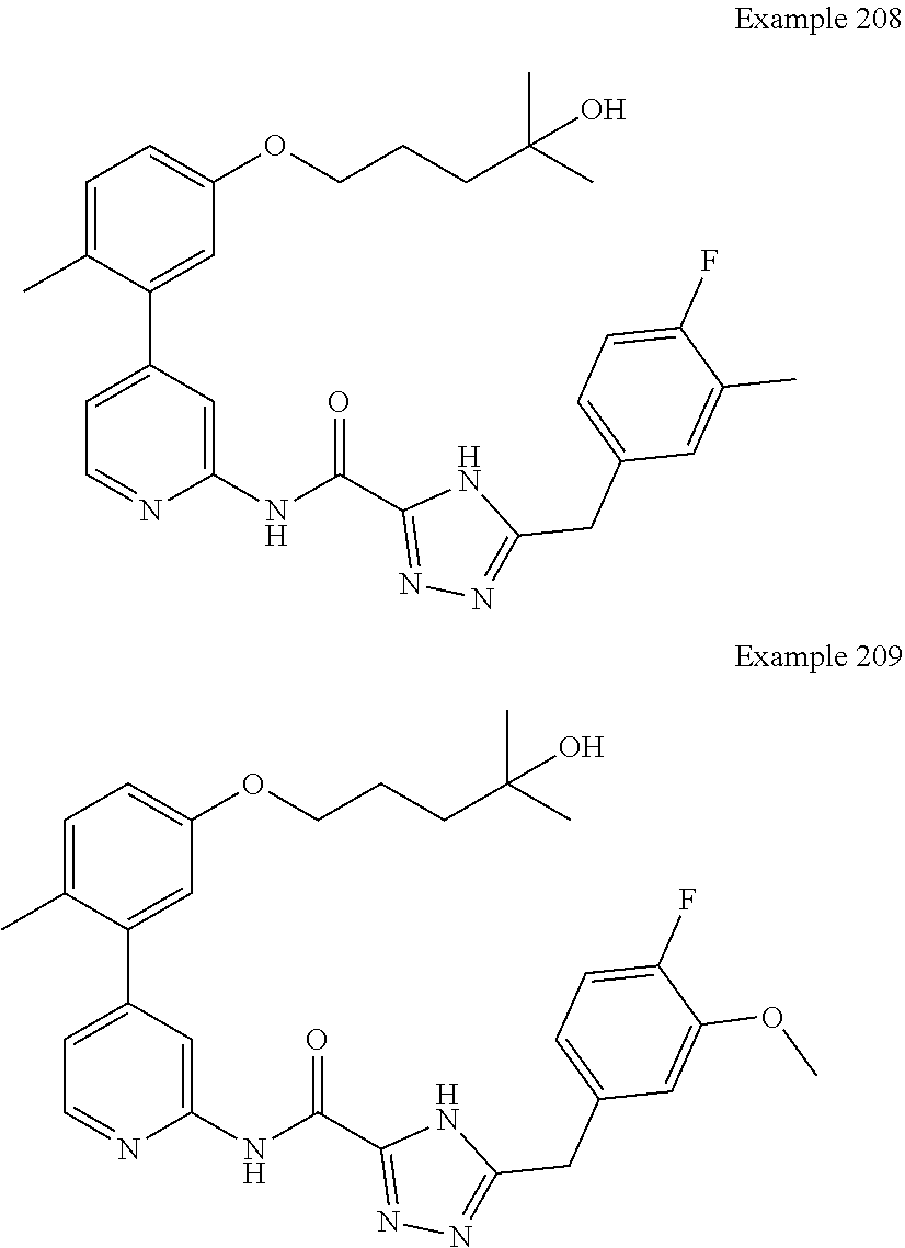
C1(C)=CC=C(OCCCC(C)(C)O)C=C1C1=CC=NC(NC(C2=NN=C(CC3=CC=C(F)C(C)=C3)N2)=O)=C1.COC1=CC(CC2=NN=C(C(NC3=CC(C4=CC(OCCCC(C)(C)O)=CC=C4C)=CC=N3)=O)N2)=CC=C1F
